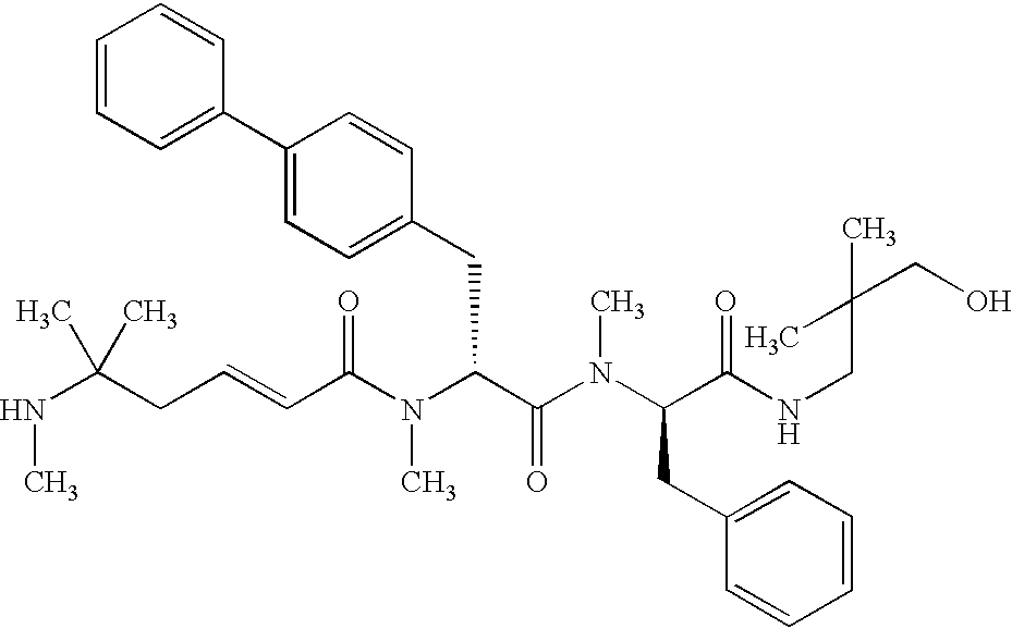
N(C(CC=CC(N(C(C(=O)N(C)C(CC1=CC=CC=C1)C(=O)NCC(CO)(C)C)CC1=CC=C(C2=CC=CC=C2)C=C1)C)=O)(C)C)C
